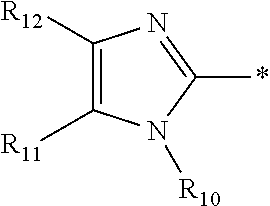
C1([R12])=C([R11])N([R10])C(*)=N1
